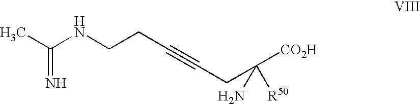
C(NCCC#CCC([CO2H])([R50])N)(=N)C
